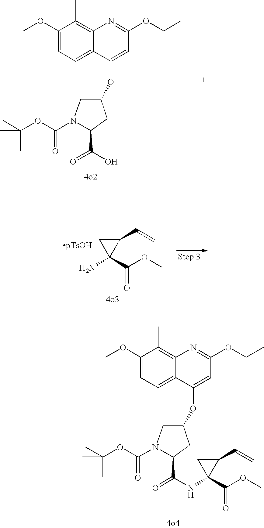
N1(C(OC(C)(C)C)=O)C(C(O)=O)CC(OC2=CC(OCC)=NC3=C(C)C(OC)=CC=C32)C1.C1(C=C)CC1(N)C(OC)=O.N1(C(OC(C)(C)C)=O)C(C(=O)NC2(C(OC)=O)C(C=C)C2)CC(OC2=CC(OCC)=NC3=C(C)C(OC)=CC=C32)C1
